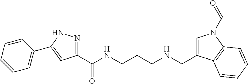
C1(C(NCCCNCC2=CN(C(=O)C)C3=C2C=CC=C3)=O)=NNC(C2=CC=CC=C2)=C1
